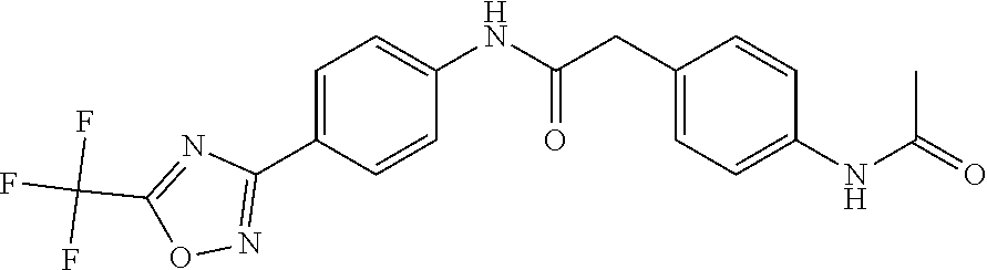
C(C1=CC=C(NC(C)=O)C=C1)C(NC1=CC=C(C2=NOC(C(F)(F)F)=N2)C=C1)=O
